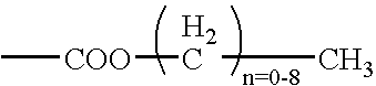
C[COO]CC
